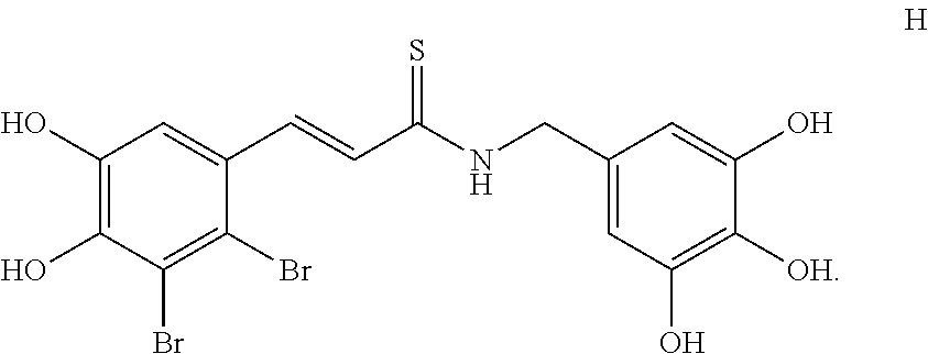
C1(O)=C(O)C(Br)=C(Br)C(C=CC(NCC2=CC(O)=C([OH])C(O)=C2)=S)=C1
